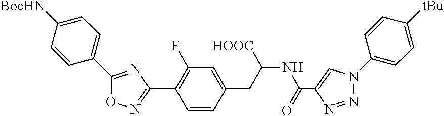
C1(CC(NC(C2=CN(C3=CC=C([tBu])C=C3)N=N2)=O)[HOOC])=CC(F)=C(C2=NOC(C3=CC=C([BocHN])C=C3)=N2)C=C1
